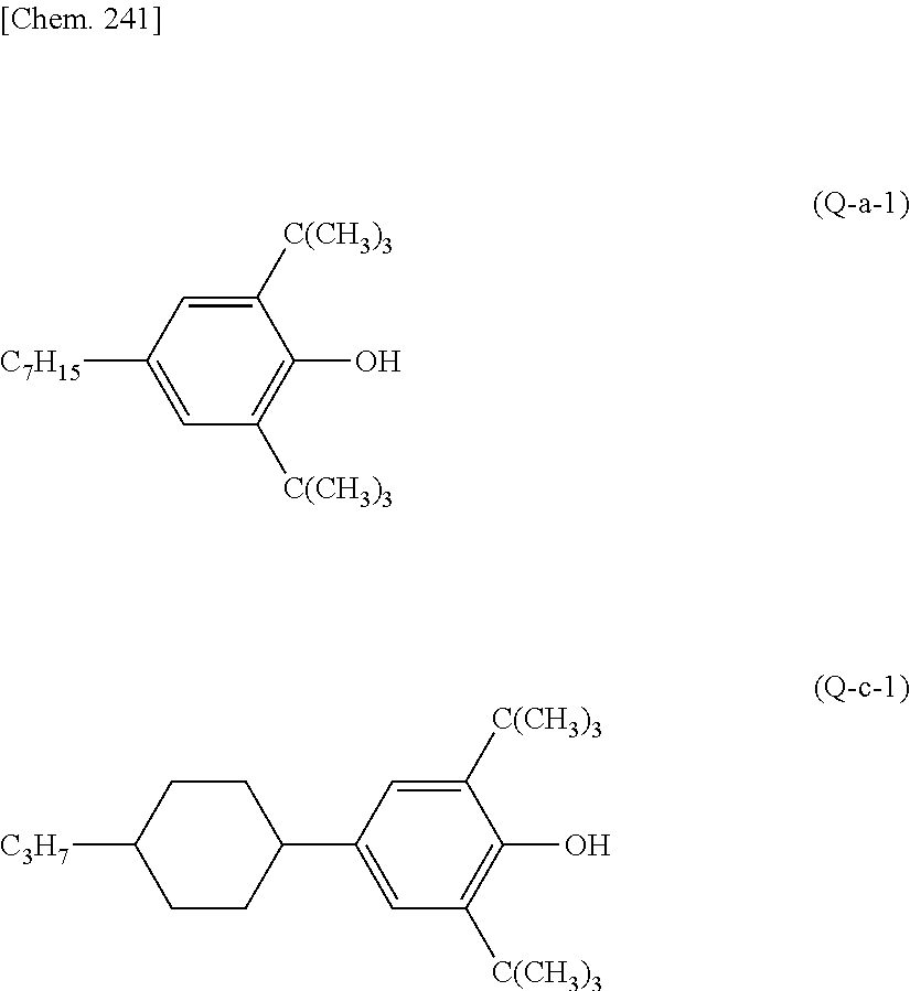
C1([C(CH3)3])=CC([C7H15])=CC([C(CH3)3])=C1O.C1([C(CH3)3])=CC(C2CCC([C3H7])CC2)=CC([C(CH3)3])=C1O
